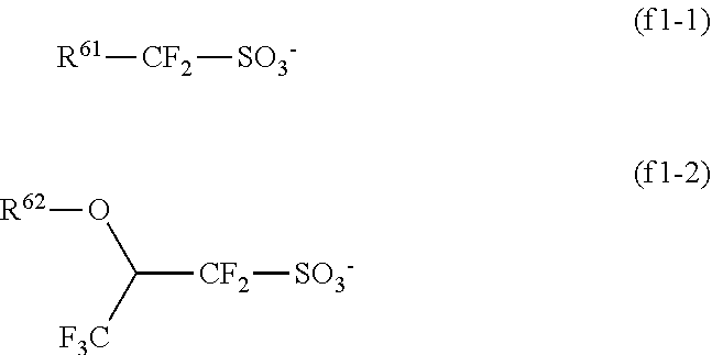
[R61][CF2][SO3-].C([CF2][SO3-])(O[R62])[F3C]
